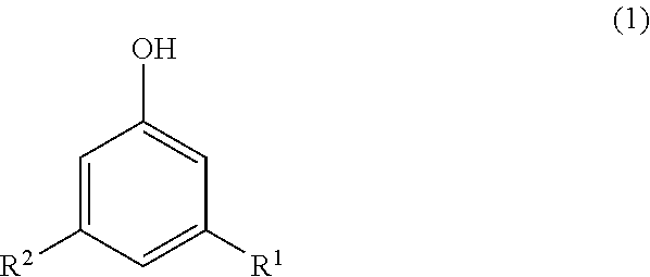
C1=C([R2])C=C([R1])C=C1O
